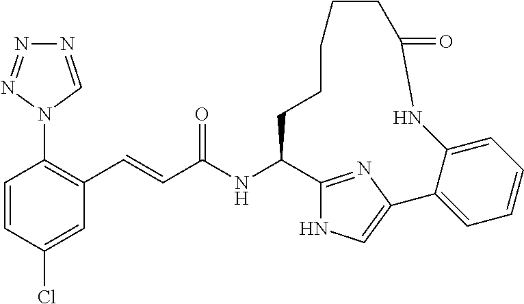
C1=CC(Cl)=CC(C=CC(NC2C3=NC(=CN3)C3=CC=CC=C3NC(=O)CCCCC2)=O)=C1N1C=NN=N1
